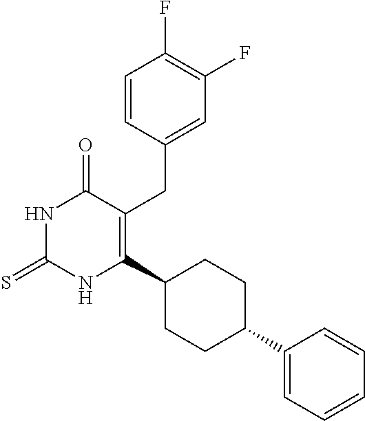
C1=CC(CC2=C(C3CCC(C4=CC=CC=C4)CC3)NC(=S)NC2=O)=CC(F)=C1F
